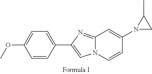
C12=NC(C3=CC=C(OC)C=C3)=CN1C=CC(N1CC1C)=C2
